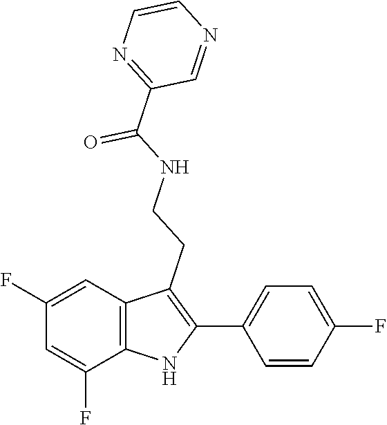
O=C(NCCC1=C(C2=CC=C(F)C=C2)NC2=C1C=C(F)C=C2F)C1=NC=CN=C1
